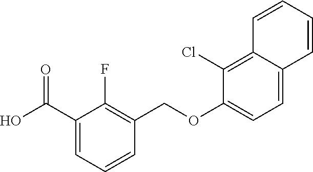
C1(C(O)=O)=CC=CC(COC2=CC=C3C(=C2Cl)C=CC=C3)=C1F
